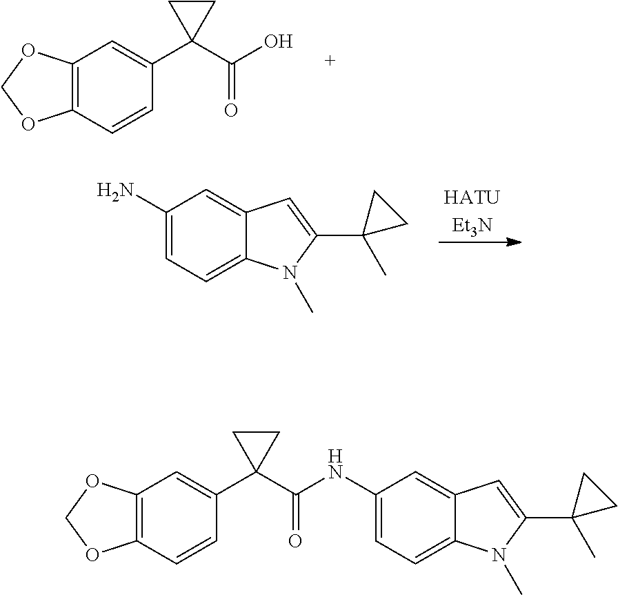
C1(N)=CC=C2C(=C1)C=C(C1(C)CC1)N2C.[HATUEt3N].C12=C(C=CC(C3(C(O)=O)CC3)=C1)OCO2.C(=O)(NC1=CC=C2C(=C1)C=C(C1(C)CC1)N2C)C1(C2=CC3=C(C=C2)OCO3)CC1
